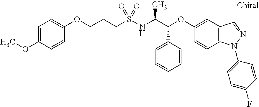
C(S(NC(C(OC1=CC2=C(C=C1)N(C1=CC=C(F)C=C1)N=C2)C1=CC=CC=C1)C)(=O)=O)CCOC1=CC=C(OC)C=C1
